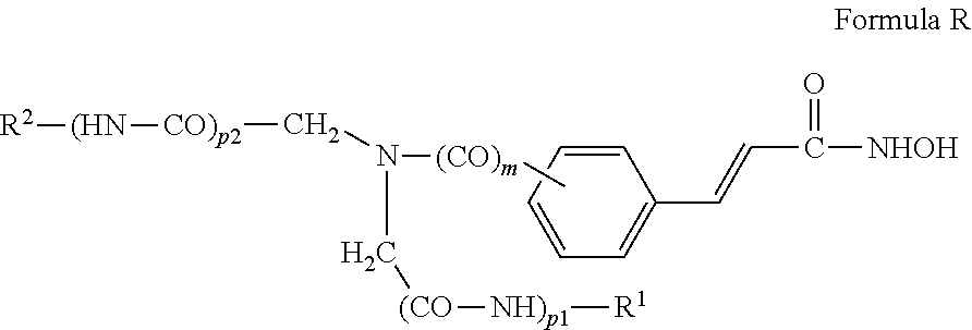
C1=CC=CC=C1C=CC(=O)[NHOH].C[(CO)m]N(C[(CO][NH)p1][R1])C[CO)p2][(HN][R2]
